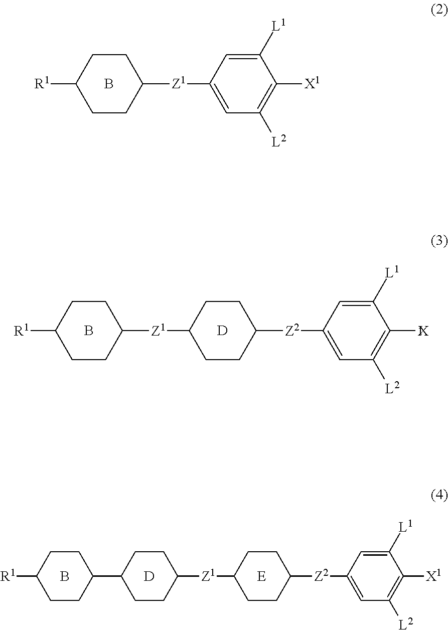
C1CC([Z1]C2=CC([L2])=C([X1])C([L1])=C2)CCC1[R1].B.C1CC(C2CCC([Z1]C3CCC([Z2]C4=CC([L2])=C([X1])C([L1])=C4)CC3)CC2)CCC1[R1].[D].[E].B.C1CC([Z1]C2CCC([Z2]C3=CC([L2])=C([X1])C([L1])=C3)CC2)CCC1[R1].B.[D]
